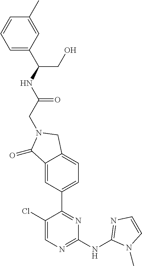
C1(=O)C2=CC(C3=NC(NC4=NC=CN4C)=NC=C3Cl)=CC=C2CN1CC(NC(CO)C1=CC=CC(C)=C1)=O
